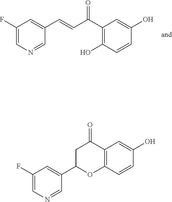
C1C(=O)C2=C(C=CC(O)=C2)OC1C1=CC(F)=CN=C1.C(C(C1=C(O)C=CC(O)=C1)=O)=CC1=CC(F)=CN=C1
